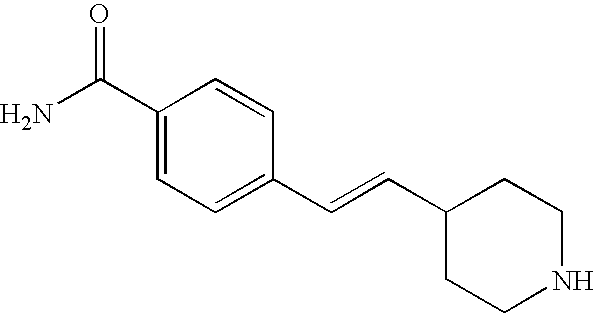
C1(C(N)=O)=CC=C(C=CC2CCNCC2)C=C1
